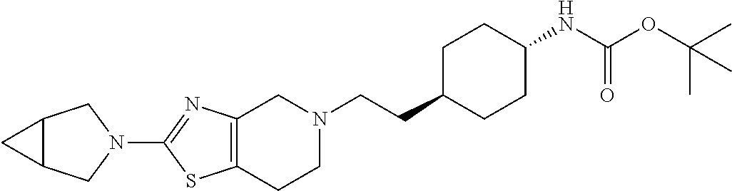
C1(N2CC3C(C2)C3)=NC2=C(S1)CCN(CCC1CCC(NC(OC(C)(C)C)=O)CC1)C2
